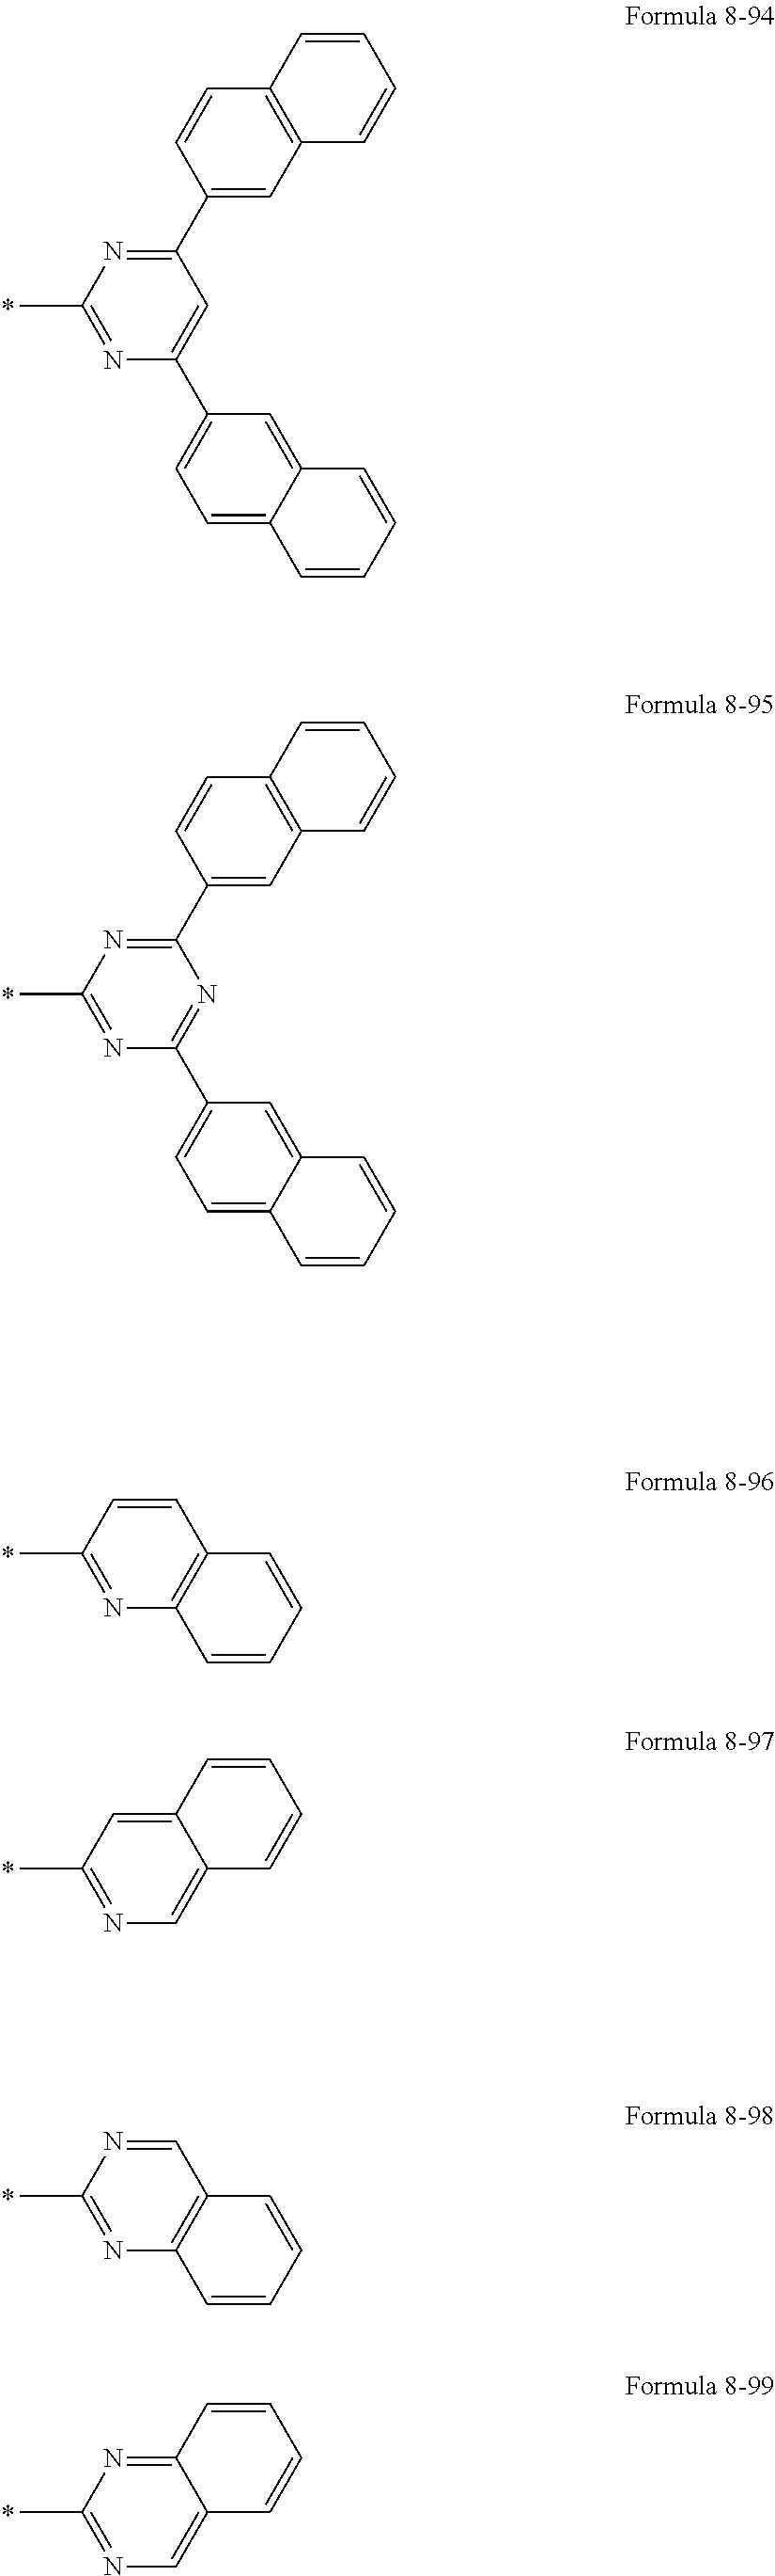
CC1=NC(C2=CC=C3C(=C2)C=CC=C3)=CC(C2=CC3=C(C=C2)C=CC=C3)=N1.CC1=NC(C2=CC=C3C(=C2)C=CC=C3)=NC(C2=CC3=C(C=C2)C=CC=C3)=N1.CC1=NC2=C(C=C1)C=CC=C2.CC1=NC=C2C(=C1)C=CC=C2.CC1=NC2=C(C=N1)C=CC=C2.CC1=NC=C2C(=N1)C=CC=C2
